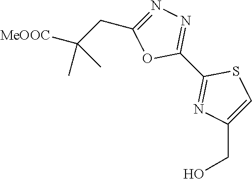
C1(C2=NN=C(CC([MeOOC])(C)C)O2)=NC(CO)=CS1
